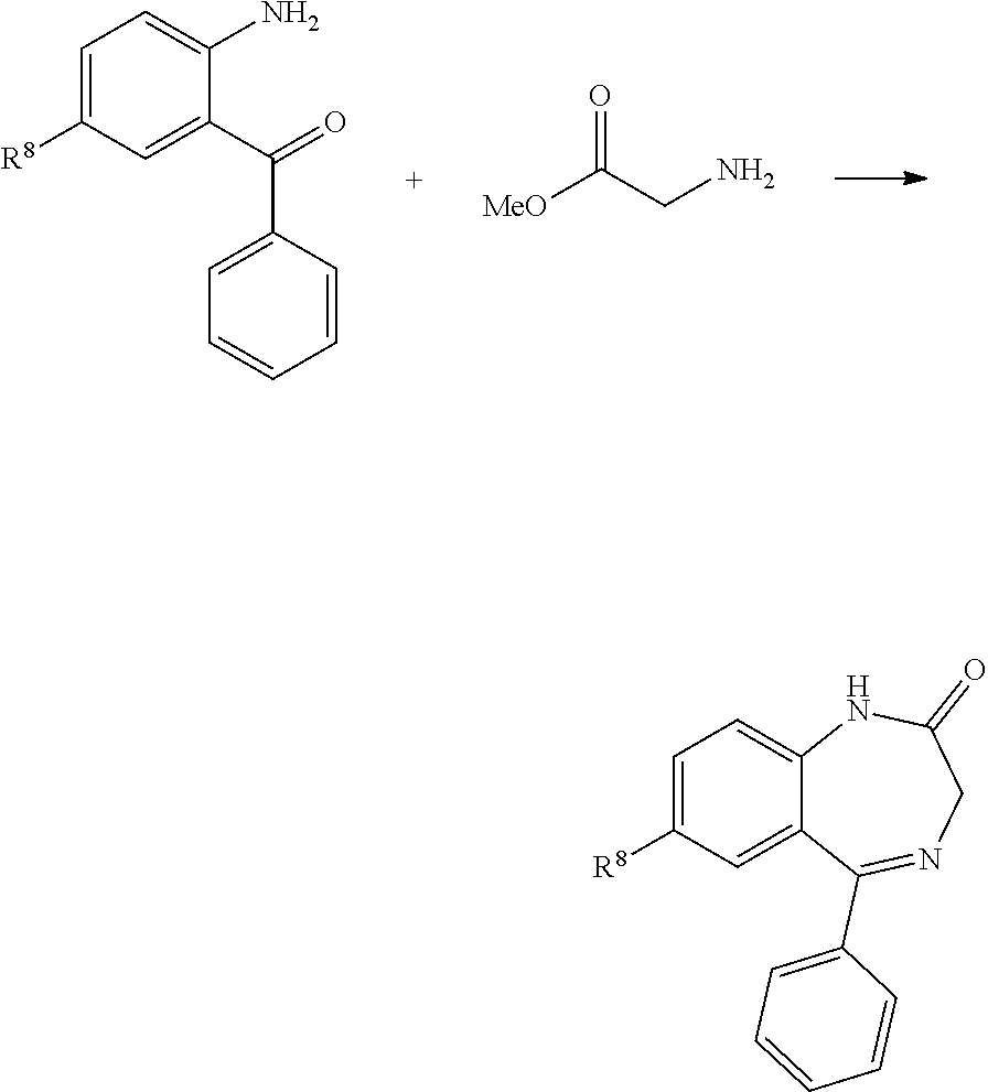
C1=C([R8])C=C(C(C2=CC=CC=C2)=O)C(N)=C1.[MeO]C(CN)=O.C1=C([R8])C=C2C(=C1)NC(=O)CN=C2C1=CC=CC=C1
